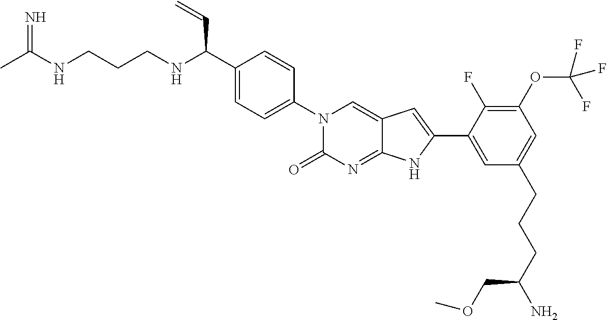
CC(NCCCNC(C1=CC=C(N2C(=O)N=C3C(=C2)C=C(C2=CC(CCCC(N)COC)=CC(OC(F)(F)F)=C2F)N3)C=C1)C=C)=N
